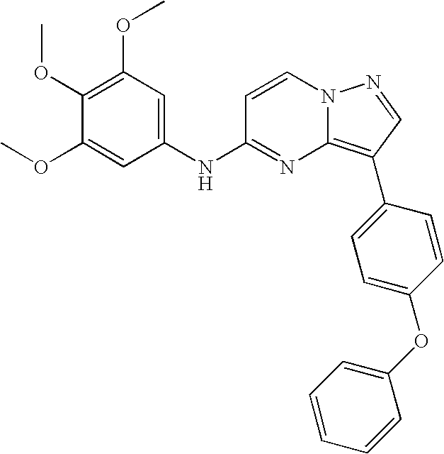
C1(OC)=C(OC)C=C(NC2=NC3=C(C4=CC=C(OC5=CC=CC=C5)C=C4)C=NN3C=C2)C=C1OC
